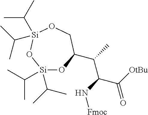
O1C(C(C(C(=O)[OtBu])N[Fmoc])C)CO[Si](C(C)C)(C(C)C)O[Si]1(C(C)C)C(C)C
